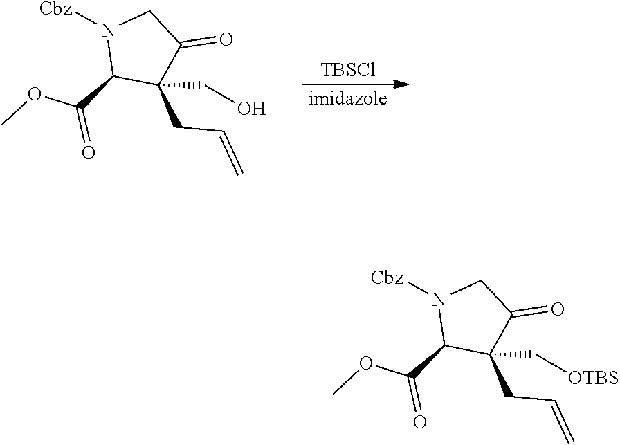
[TBSCl].[imidazole].N1([Cbz])C(C(OC)=O)C(CC=C)(CO)C(=O)C1.N1([Cbz])C(C(OC)=O)C(CC=C)(C[OTBS])C(=O)C1
